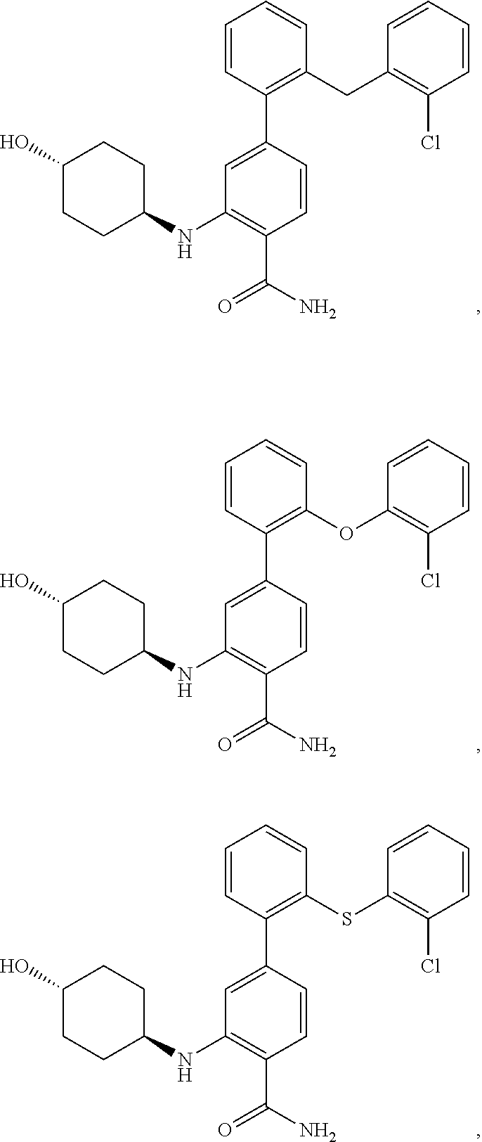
C1=C(C2=C(CC3=C(Cl)C=CC=C3)C=CC=C2)C=CC(C(N)=O)=C1NC1CCC(O)CC1.C1=C(C2=C(SC3=C(Cl)C=CC=C3)C=CC=C2)C=CC(C(N)=O)=C1NC1CCC(O)CC1.C1=C(C2=C(OC3=C(Cl)C=CC=C3)C=CC=C2)C=CC(C(N)=O)=C1NC1CCC(O)CC1
